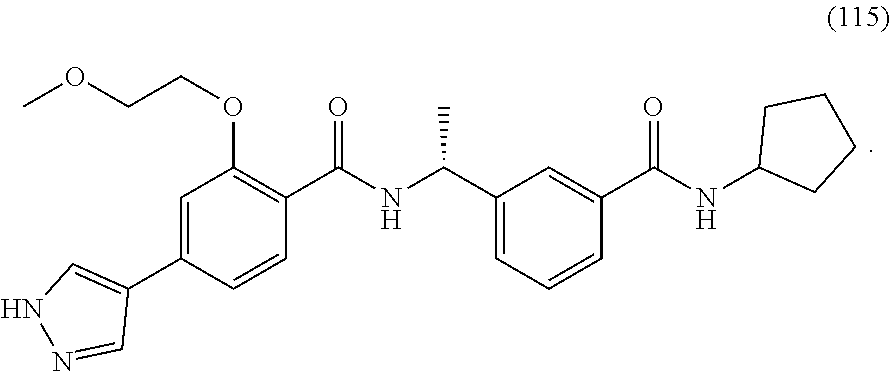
C1=C(C2=CNN=C2)C=CC(C(NC(C2=CC=CC(C(NC3CCCC3)=O)=C2)C)=O)=C1OCCOC
